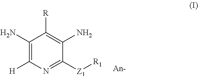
C1(N)=C([H])N=C([Z1][R1])C(N)=C1[R]
